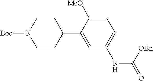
C1=C(C2CCN([Boc])CC2)C([MeO])=CC=C1NC(=O)[OBn]
